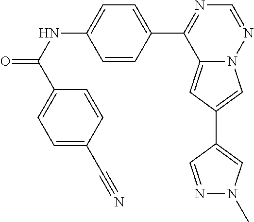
C12=CC(C3=CN(C)N=C3)=CN1N=CN=C2C1=CC=C(NC(=O)C2=CC=C(C#N)C=C2)C=C1
